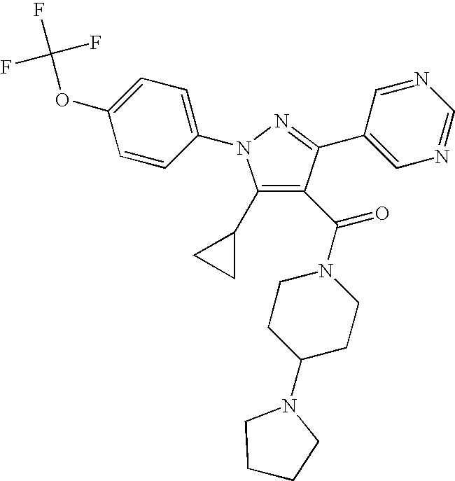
C1(C2CC2)=C(C(N2CCC(N3CCCC3)CC2)=O)C(C2=CN=CN=C2)=NN1C1=CC=C(OC(F)(F)F)C=C1
